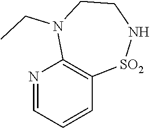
N1=CC=CC2=C1N(CC)CCN[SO2]2
